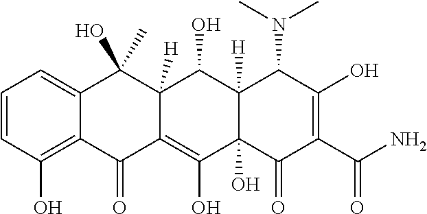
C1=CC(O)=C2C(=C1)C(C)(O)C1([H])C(=C(O)C3(O)C([H])(C1O)C(N(C)C)C(O)=C(C(N)=O)C3=O)C2=O
